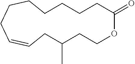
C1C(C)CCOC(=O)CCCCCCCC=C1
